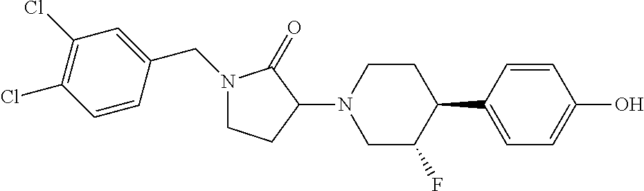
C1=C(C2CCN(C3C(=O)N(CC4=CC(Cl)=C(Cl)C=C4)CC3)CC2F)C=CC(O)=C1
